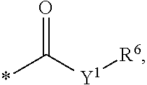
O=C(*)[Y1][R6]
